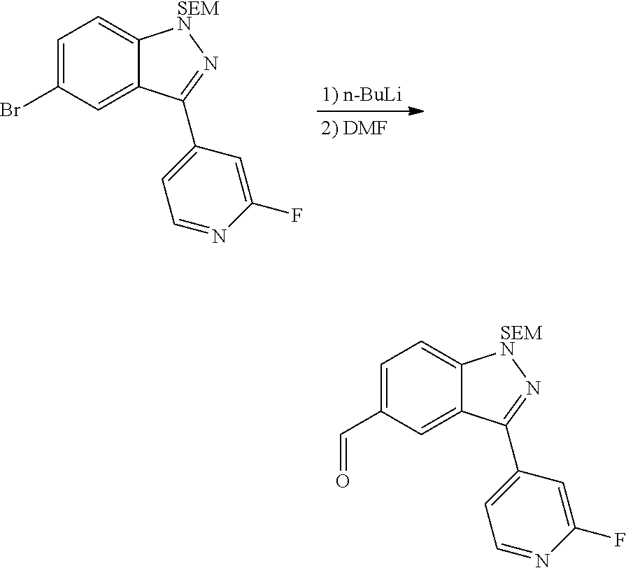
[1) n-BuLi].C1=C(Br)C=C2C(=C1)[SEMN]N=C2C1=CC=NC(F)=C1.C1=C(C=O)C=C2C(=C1)[SEMN]N=C2C1=CC=NC(F)=C1
